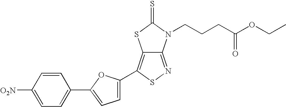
C12=C(C3=CC=C(C4=CC=C([O2N])C=C4)O3)SN=C1N(CCCC(OCC)=O)C(=S)S2
